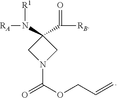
C1(C(=O)[RB])(N([R1])[RA])CN(C(=O)OCC=C)C1
